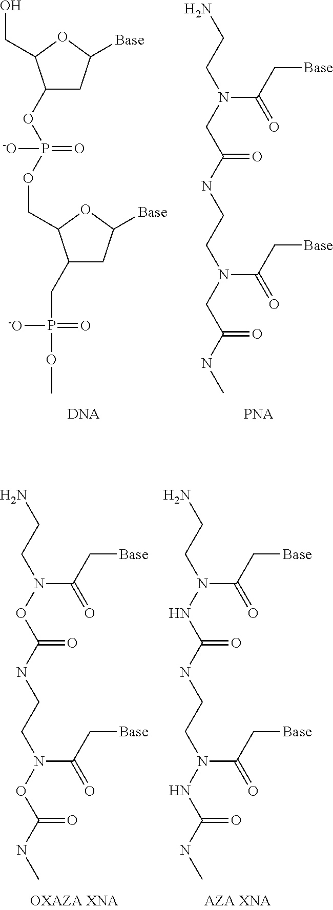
C1(OP(OCC2C(CP(OC)(=O)[-O])CC([Base])O2)(=O)[-O])CC([Base])OC1CO.N(C(C[Base])=O)(CC(NCCN(CC(NC)=O)C(C[Base])=O)=O)CCN.N(C(C[Base])=O)(OC(NCCN(OC(NC)=O)C(C[Base])=O)=O)CCN.N(C(C[Base])=O)(NC(NCCN(NC(NC)=O)C(C[Base])=O)=O)CCN
